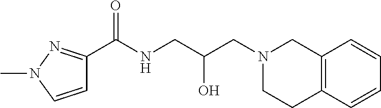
C1=CN(C)N=C1C(NCC(CN1CC2=C(CC1)C=CC=C2)O)=O
